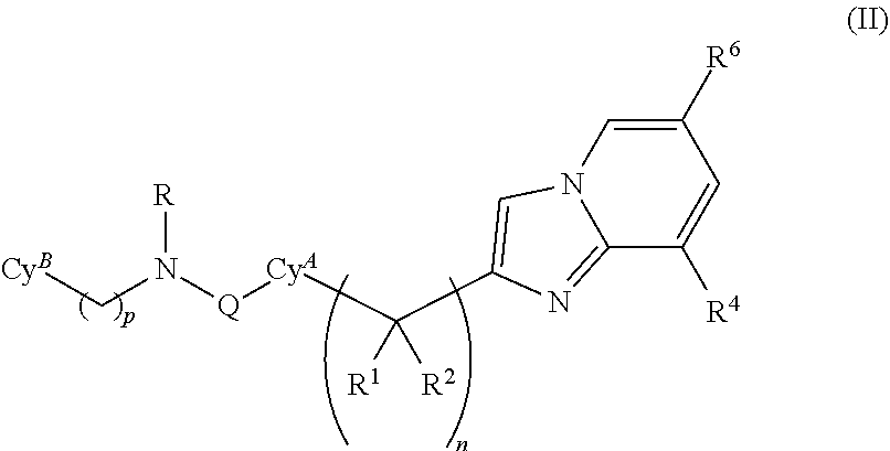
[CyB]CN([Q][CyA]C(C1=CN2C(=N1)C([R4])=CC([R6])=C2)([R1])[R2])[R]
